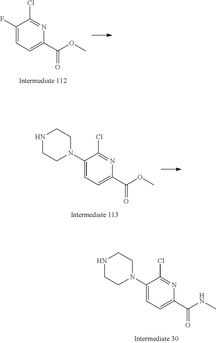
C1(F)=CC=C(C(=O)OC)N=C1Cl.C1(N2CCNCC2)=CC=C(C(=O)OC)N=C1Cl.C1(N2CCNCC2)=CC=C(C(=O)NC)N=C1Cl
